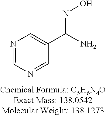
N1=CN=CC(C(N)=NO)=C1
